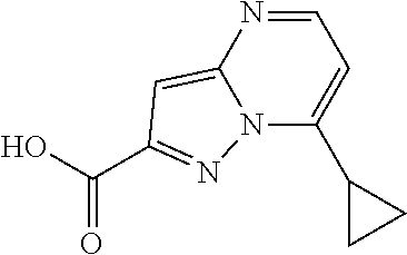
C(=O)(O)C1=NN2C(=C1)N=CC=C2C1CC1
